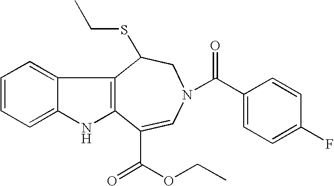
C1=CC=C2C(=C1)C1=C(N2)C(C(=O)OCC)=CN(C(C2=CC=C(F)C=C2)=O)CC1SCC
